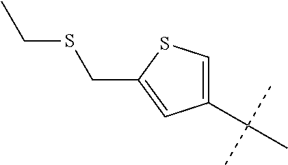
C1(C(C)(C)C)=CSC(CSCC)=C1
